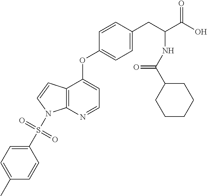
C12=C(N=CC=C1OC1=CC=C(CC(C(O)=O)NC(C3CCCCC3)=O)C=C1)N(S(=O)(=O)C1=CC=C(C)C=C1)C=C2
